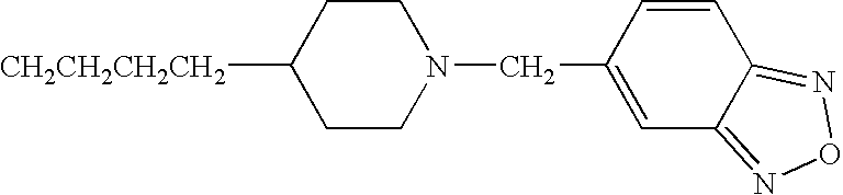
[CH2CH2CH2CH2]C1CCN(CC2=CC3=NON=C3C=C2)CC1
